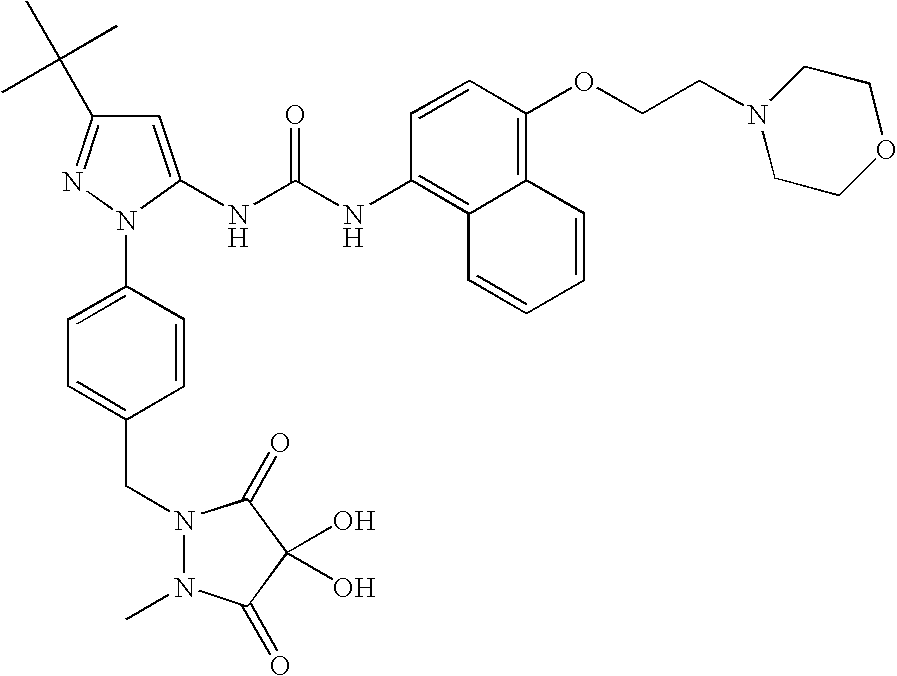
C1=C(NC(NC2=C3C(=C(OCCN4CCOCC4)C=C2)C=CC=C3)=O)N(C2=CC=C(CN3N(C)C(=O)C(O)(O)C3=O)C=C2)N=C1C(C)(C)C
